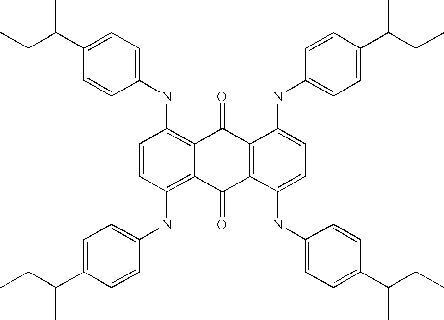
N(C1=C2C(=C(NC3=CC=C(C(CC)C)C=C3)C=C1)C(=O)C1=C(C2=O)C(NC2=CC=C(C(CC)C)C=C2)=CC=C1NC1=CC=C(C(CC)C)C=C1)C1=CC=C(C(CC)C)C=C1
